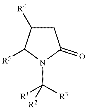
C1([R5])N(C([R3])([R1])[R2])C(=O)CC1[R4]
